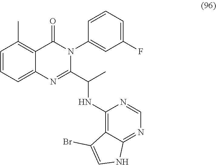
C1=CC=C2C(=C1C)C(=O)N(C1=CC(F)=CC=C1)C(C(C)NC1=C3C(=NC=N1)NC=C3Br)=N2
